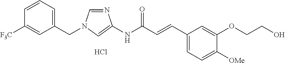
N1=CN(CC2=CC=CC([F3C])=C2)C=C1NC(C=CC1=CC=C([OMe])C(OCCO)=C1)=O.Cl
